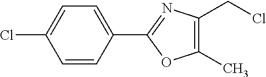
C1=CC(C2=NC(CCl)=C(C)O2)=CC=C1Cl
